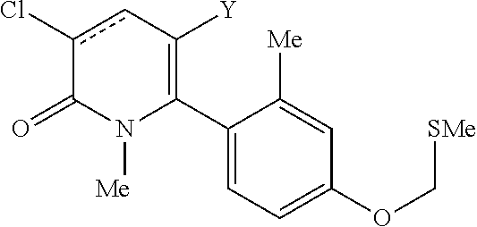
C1(C2=C([Y])cc(Cl)C(=O)N2[Me])=CC=C(OC[SMe])C=C1[Me]
